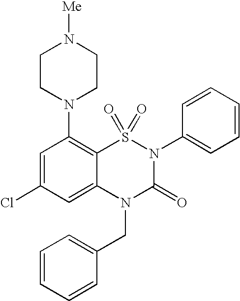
C1=C(Cl)C=C2C(=C1N1CCN([Me])CC1)S(=O)(=O)N(C1=CC=CC=C1)C(=O)N2CC1=CC=CC=C1
